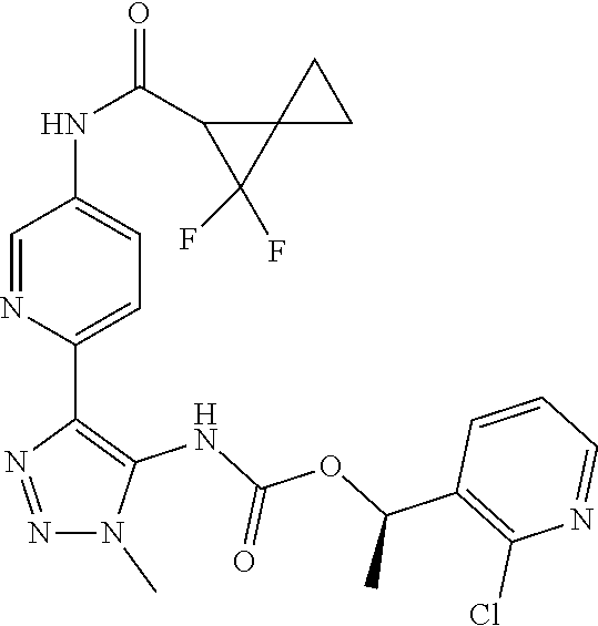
N1(C)N=NC(C2=CC=C(NC(C3C(F)(F)C34CC4)=O)C=N2)=C1NC(OC(C1=C(Cl)N=CC=C1)C)=O
